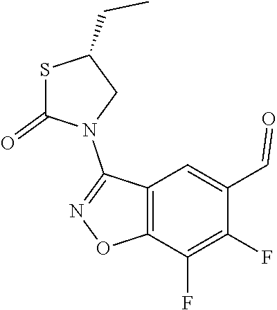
C12=C(C(F)=C(F)C(C=O)=C1)ON=C2N1CC(CC)SC1=O
